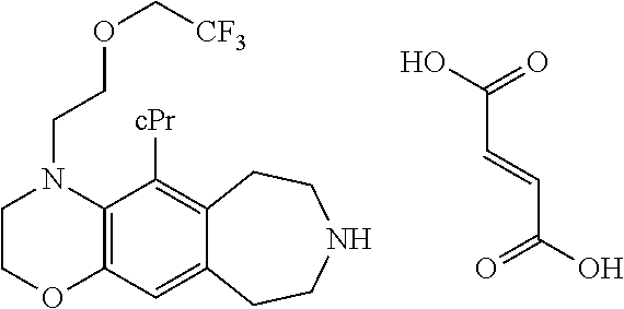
C(C=CC(O)=O)(O)=O.C1COC2=C(N1CCOC[CF3])C([cPr])=C1C(=C2)CCNCC1
